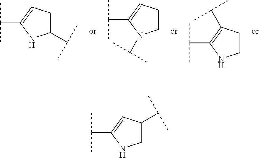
C1(C(C)C)=CCC(C(C)C)N1.C1(C(C)C)=CCCN1C(C)C.C1(C(C)C)=C(C(C)C)CCN1.C1(C(C)C)=CC(C(C)C)CN1
